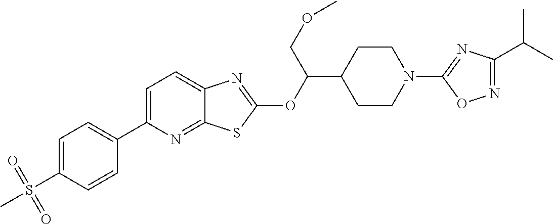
C1=C(C2=CC=C(S(=O)(=O)C)C=C2)N=C2C(=C1)N=C(OC(C1CCN(C3=NC(C(C)C)=NO3)CC1)COC)S2
